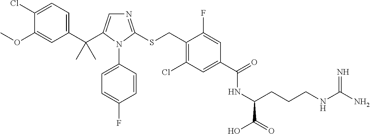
N1=C(SCC2=C(Cl)C=C(C(=O)NC(CCCNC(N)=N)C(=O)O)C=C2F)N(C2=CC=C(F)C=C2)C(C(C2=CC=C(Cl)C(OC)=C2)(C)C)=C1
